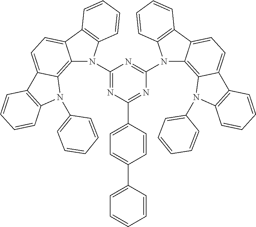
C1=C(C2=CC=CC=C2)C=CC(C2=NC(N3C4=C5C(=CC=C4C4=C3C=CC=C4)C3=C(N5C4=CC=CC=C4)C=CC=C3)=NC(N3C4=C5C(=CC=C4C4=C3C=CC=C4)C3=C(N5C4=CC=CC=C4)C=CC=C3)=N2)=C1
